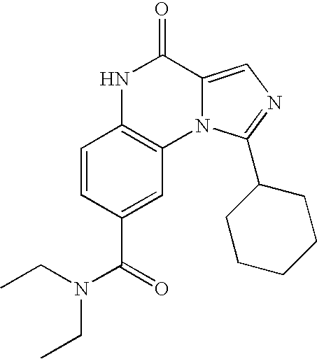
C1=CC(C(=O)N(CC)CC)=CC2=C1NC(=O)C1=CN=C(C3CCCCC3)N21
